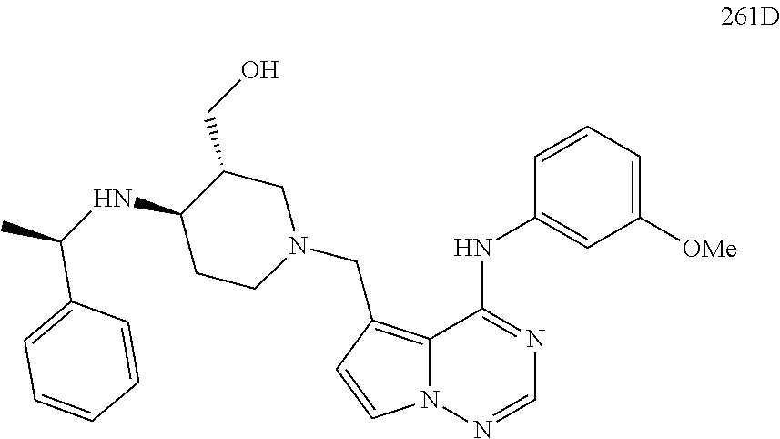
N12C(=C(CN3CC(CO)C(NC(C)C4=CC=CC=C4)CC3)C=C1)C(NC1=CC([OMe])=CC=C1)=NC=N2
